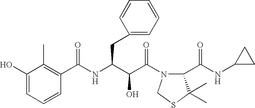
C1(O)=CC=CC(C(NC(C(C(=O)N2C(C(NC3CC3)=O)C(C)(C)SC2)O)CC2=CC=CC=C2)=O)=C1C
